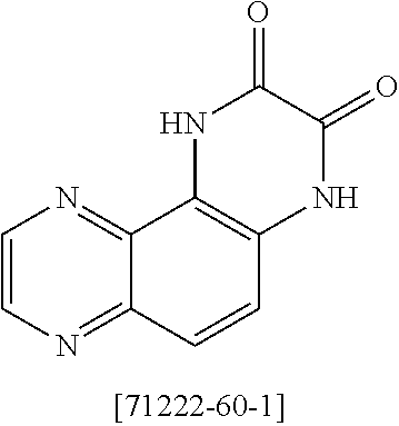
C1=CN=C2C(=N1)C1=C(C=C2)NC(=O)C(=O)N1
